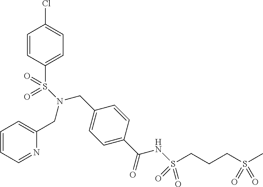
C1=CC(S(=O)(=O)N(CC2=CC=C(C(=O)NS(=O)(=O)CCCS(C)(=O)=O)C=C2)CC2=CC=CC=N2)=CC=C1Cl
